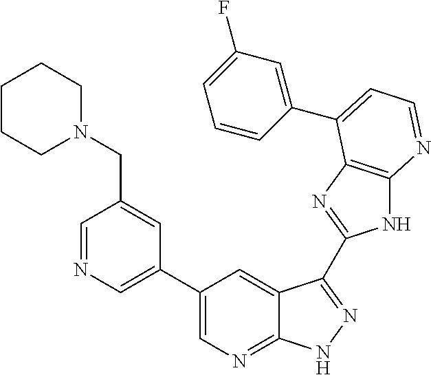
C1=NC=C(C2=CN=C3C(=C2)C(C2=NC4=C(N2)N=CC=C4C2=CC(F)=CC=C2)=NN3)C=C1CN1CCCCC1
